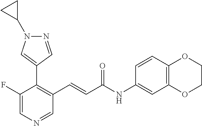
C1(F)=CN=CC(C=CC(NC2=CC3=C(C=C2)OCCO3)=O)=C1C1=CN(C2CC2)N=C1
